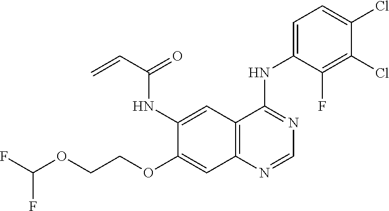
C12=C(N=CN=C1NC1=CC=C(Cl)C(Cl)=C1F)C=C(OCCOC(F)F)C(NC(C=C)=O)=C2
